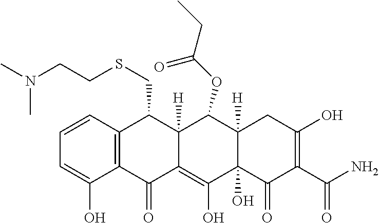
C1=CC2=C(C(O)=C1)C(=O)C1=C(O)C3(O)C([H])(C(OC(CC)=O)C1([H])C2CSCCN(C)C)CC(O)=C(C(N)=O)C3=O
